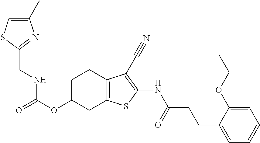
O(C1CC2=C(CC1)C(C#N)=C(NC(CCC1=CC=CC=C1OCC)=O)S2)C(NCC1=NC(C)=CS1)=O
